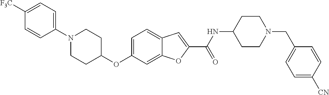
C1=C2C(=CC=C1OC1CCN(C3=CC=C([F3C])C=C3)CC1)C=C(C(=O)NC1CCN(CC3=CC=C([CN])C=C3)CC1)O2
